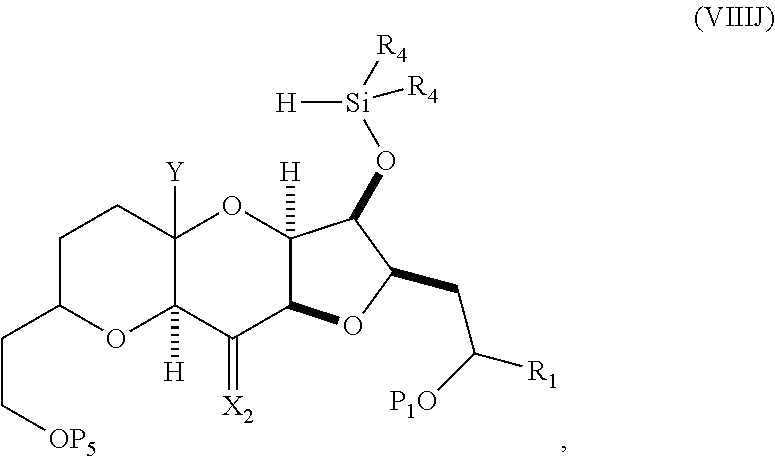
C1C(CC[OP5])OC2([H])C([Y])(C1)OC1([H])C(C2=[X2])OC(CC([R1])[P1O])C1O[Si]([R4])([H])[R4]
